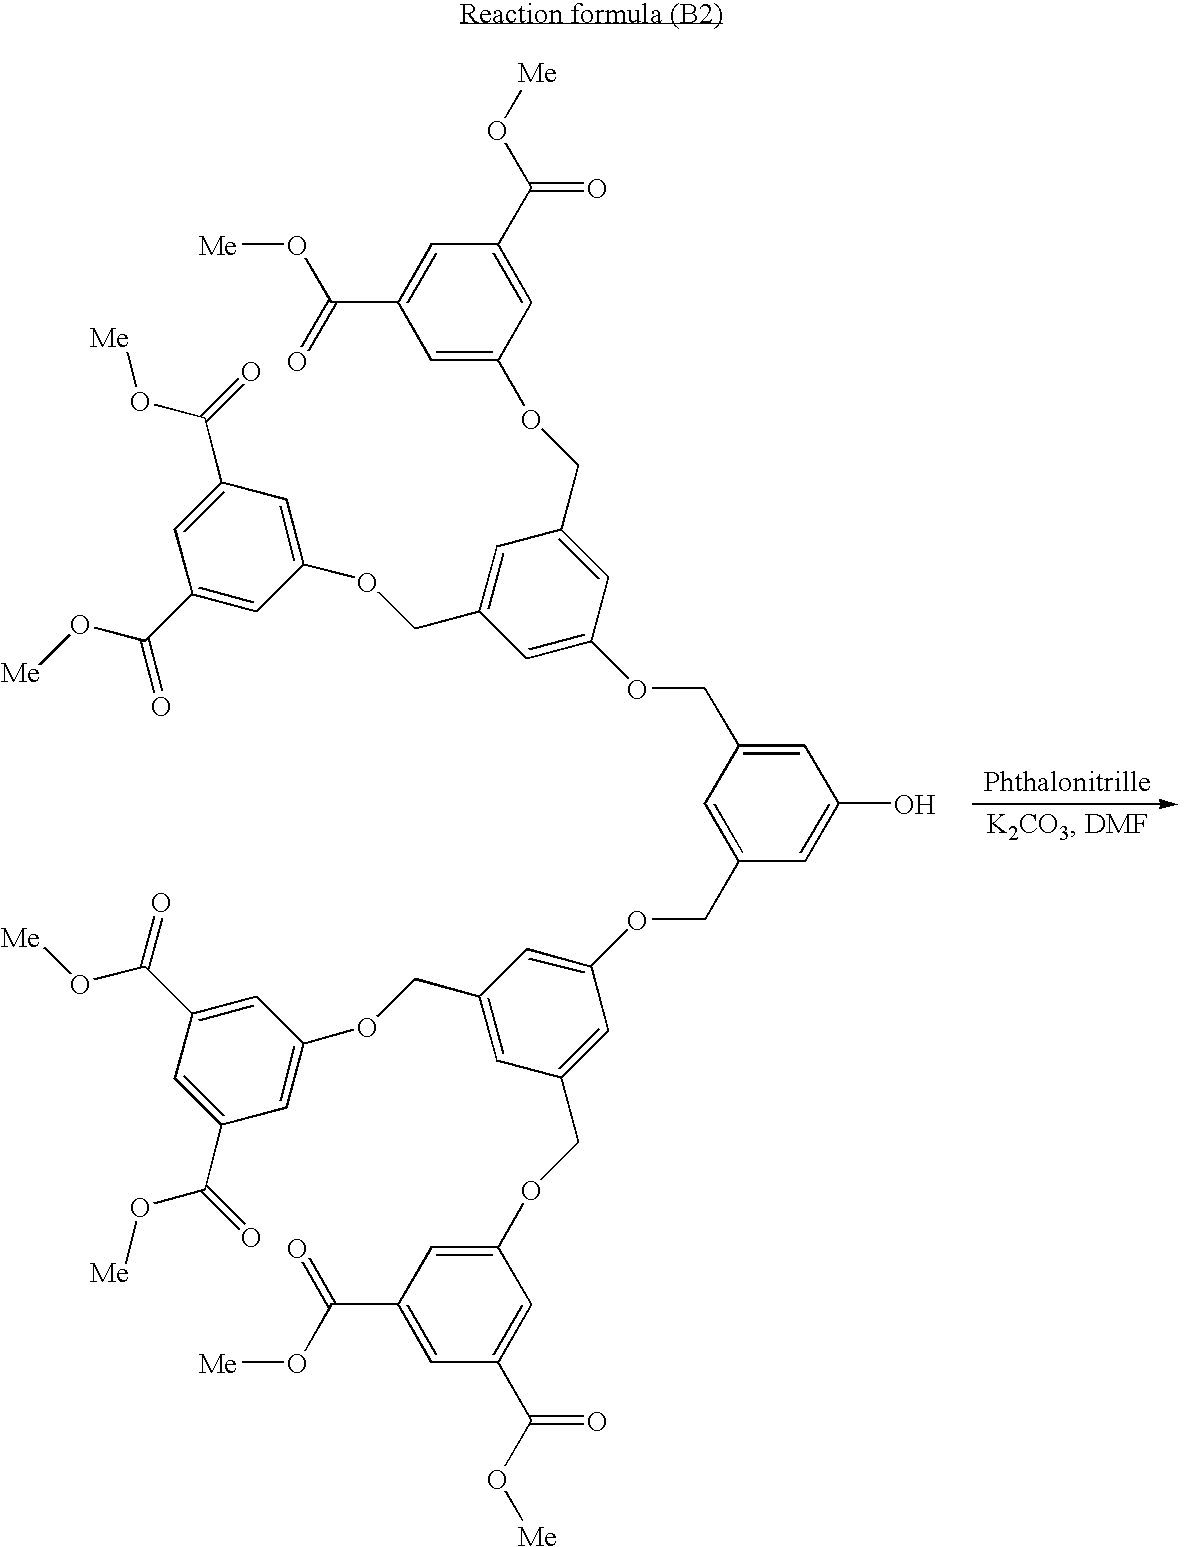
C1=C(COC2=CC(COC3=CC(C(=O)O[Me])=CC(C(O[Me])=O)=C3)=CC(COC3=CC(C(=O)O[Me])=CC(C(O[Me])=O)=C3)=C2)C=C(COC2=CC(COC3=CC(C(=O)O[Me])=CC(C(=O)O[Me])=C3)=CC(COC3=CC(C(O[Me])=O)=CC(C(O[Me])=O)=C3)=C2)C=C1O
